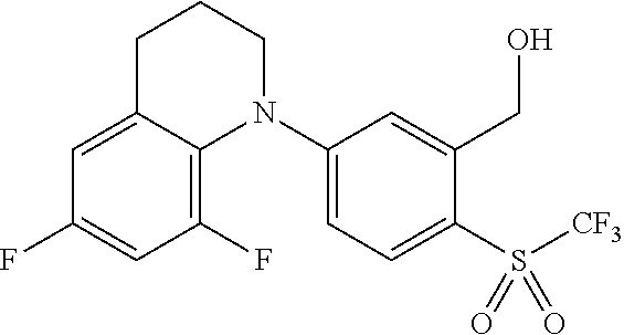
C1=C2C(=C(F)C=C1F)N(C1=CC=C(S([CF3])(=O)=O)C(CO)=C1)CCC2
